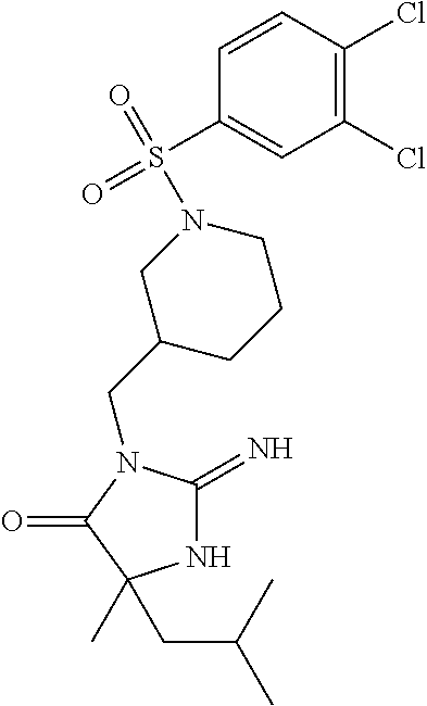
N1C(=N)N(CC2CCCN(S(C3=CC(Cl)=C(Cl)C=C3)(=O)=O)C2)C(=O)C1(CC(C)C)C
